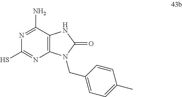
C1(N)=NC(S)=NC2=C1NC(=O)N2CC1=CC=C(C)C=C1
